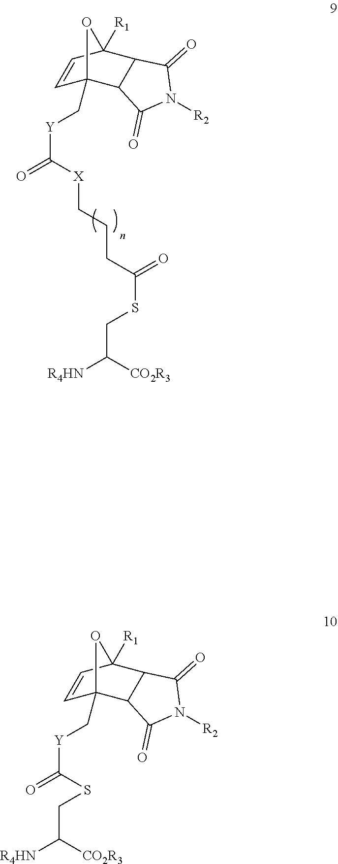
C1=CC2([R1])C3C(C1(C[Y]C(=O)[X]CCCC(SCC([R4HN])[CO2R3])=O)O2)C(=O)N([R2])C3=O.C1=CC2([R1])C3C(C1(C[Y]C(=O)SCC([R4HN])[CO2R3])O2)C(=O)N([R2])C3=O
